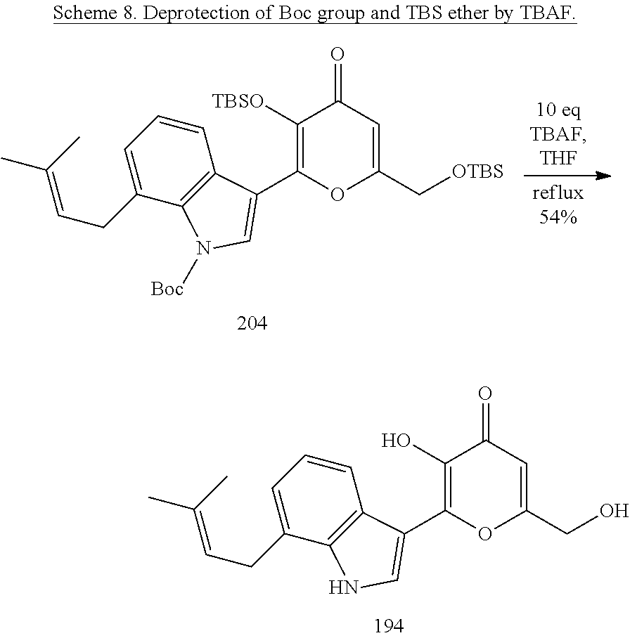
C1([TBSO])=C(C2=CN([Boc])C3=C2C=CC=C3CC=C(C)C)OC(C[OTBS])=CC1=O.C1(O)=C(C2=CNC3=C2C=CC=C3CC=C(C)C)OC(CO)=CC1=O
